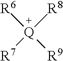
[R7][Q]([R8])([R9])[R6]
